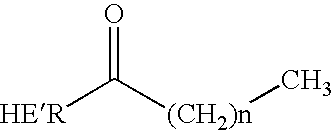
[HER]C([(CH2)n]C)=O
